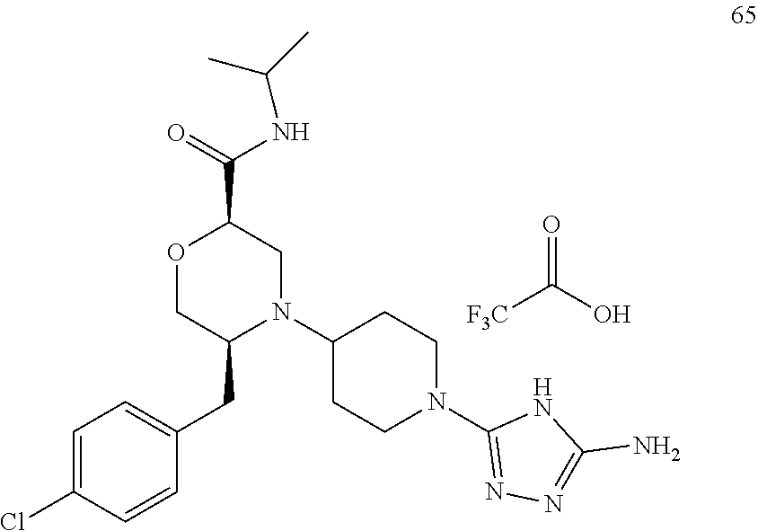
C(O)(=O)[F3C].N(C(C1OCC(CC2=CC=C(Cl)C=C2)N(C2CCN(C3=NN=C(N)N3)CC2)C1)=O)C(C)C
